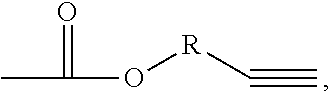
O=C(C)O[R]C#C
